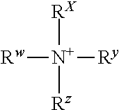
[Rw][N+]([Ry])([RX])[Rz]
